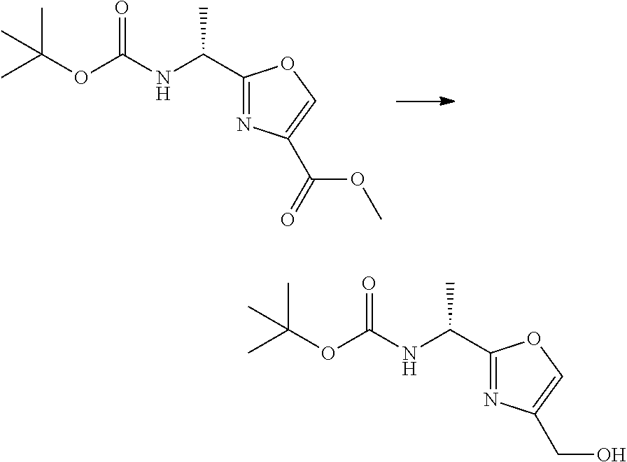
O=C(OC(C)(C)C)NC(C)C1=NC(C(OC)=O)=CO1.O=C(OC(C)(C)C)NC(C)C1=NC(CO)=CO1
